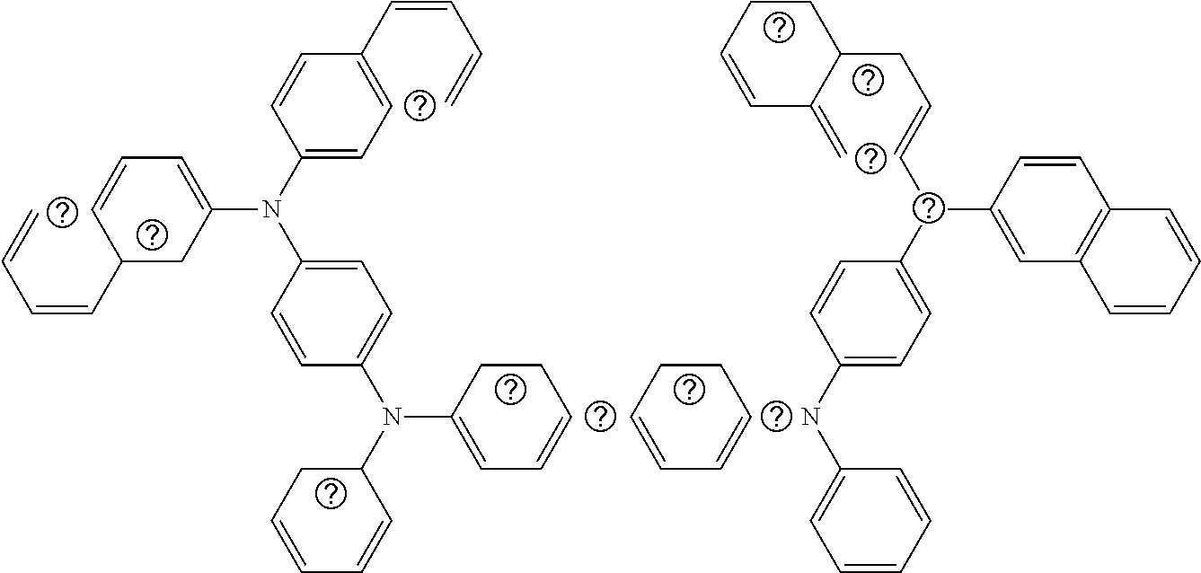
C1=C(N(C2=CC=C(C=CC=C)C=C2)C2=CC=CC(C=CC=C)C2)C=CC(N(C2CC=CC=C2)C2=CC=CCC2)=C1.C1=CC=CCC1.N(C1=CC=C(C(C=CCC2C(=C)C=CCC2)C2=CC3=C(C=C2)C=CC=C3)C=C1)C1=CC=CC=C1
